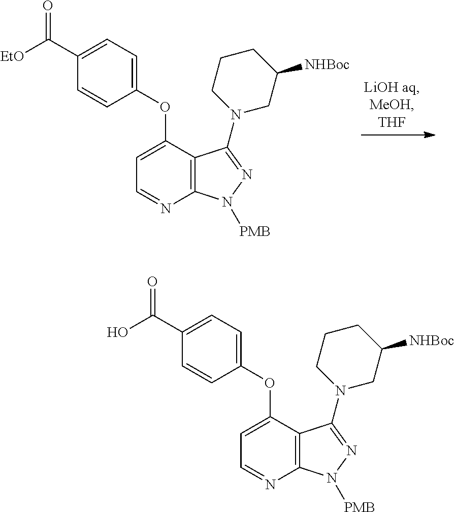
OC(C1=CC=C(OC2=CC=NC3=C2C(N2CC([NHBoc])CCC2)=NN3[PMB])C=C1)=O.[EtO]C(C1=CC=C(OC2=CC=NC3=C2C(N2CC([NHBoc])CCC2)=NN3[PMB])C=C1)=O
